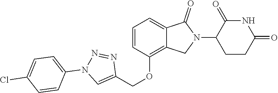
C1(COC2=C3C(=CC=C2)C(=O)N(C2CCC(=O)NC2=O)C3)=CN(C2=CC=C(Cl)C=C2)N=N1
